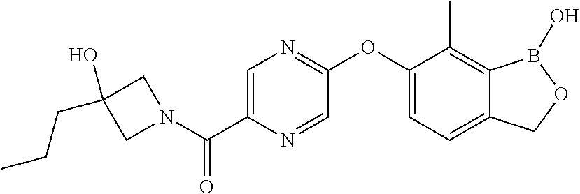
C1(OC2=NC=C(C(=O)N3CC(O)(CCC)C3)N=C2)=CC=C2C(=C1C)B(O)OC2
